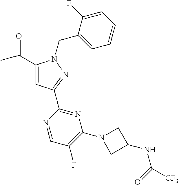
C1(C(=O)C)=CC(C2=NC(N3CC(NC(=O)[CF3])C3)=C(F)C=N2)=NN1CC1=CC=CC=C1F
